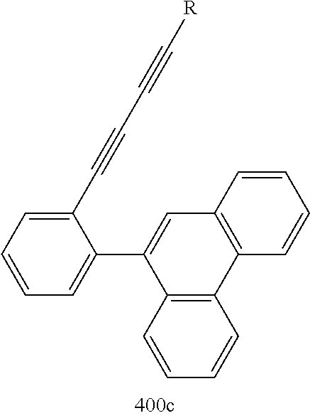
C1=CC=CC2=C1C(C1=CC=CC=C1C#CC#C[R])=CC1=C2C=CC=C1
